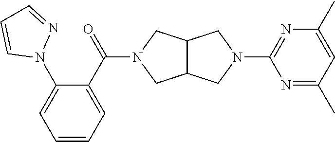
C12C(CN(C3=NC(C)=CC(C)=N3)C1)CN(C(C1=CC=CC=C1N1N=CC=C1)=O)C2
